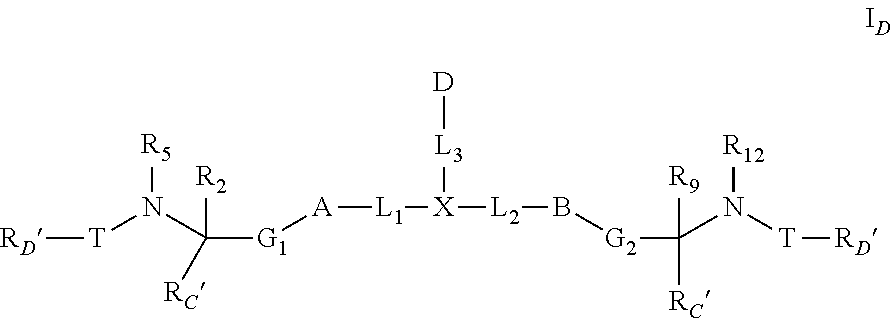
[RD][T]N([R5])C([G1][A][L1][X]([L3][D])[L2]B[G2]C([R9])([RC])N([T][RD])[R12])([R2])[RC]
